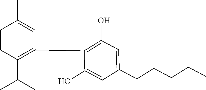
OC1=C(C2=C(C(C)C)C=CC(C)=C2)C(O)=CC(CCCCC)=C1
